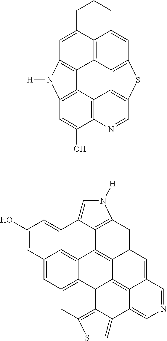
C1C2=CC3=C4C5=C2C(=CC2=C5C5=C(C=NC6=C5C4=C(C=C6O)N3[H])S2)CC1.C1(O)=CC2=CC3=C4C5=C2C(=C1)C1=CN([H])C2=C1C5=C1C(=C2)C=C2C5=C1C4C1=C(C3)SC=C1C5=CN=C2
